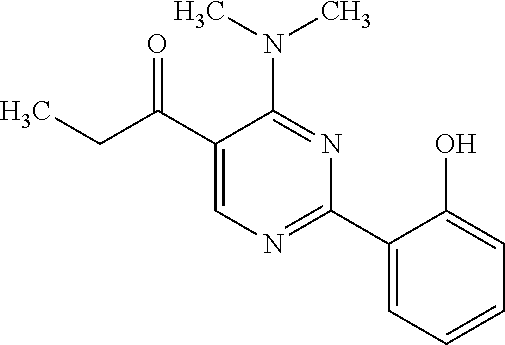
C1(C(CC)=O)=CN=C(C2=CC=CC=C2O)N=C1N(C)C
